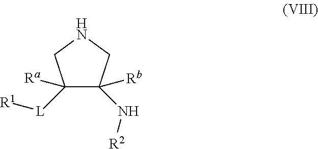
C1([Ra])([L][R1])C([Rb])(N[R2])CNC1
